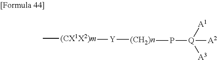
C[(CX1X2)m][Y][(CH2)n]P[Q]([A3])([A1])[A2]
